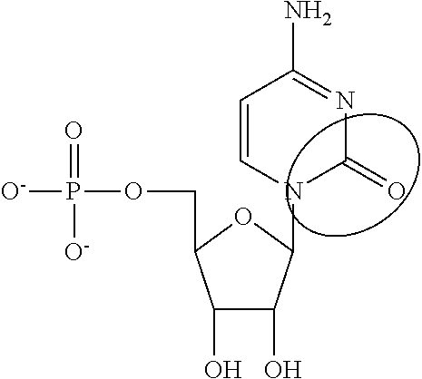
C1(O)C(O)C(N2C(=O)N=C(N)C=C2)OC1COP([O-])(=O)[O-]
